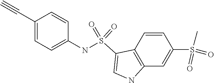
C1=CC2=C(C=C1S(=O)(C)=O)NC=C2S(=O)(=O)NC1=CC=C(C#C)C=C1
